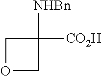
C1OCC1([CO2H])[NHBn]
